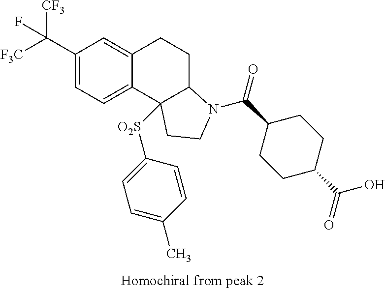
C1(C([F3C])([CF3])F)=CC=C2C(=C1)CCC1C2([O2S]C2=CC=C(C)C=C2)CCN1C(C1CCC(C(=O)O)CC1)=O
